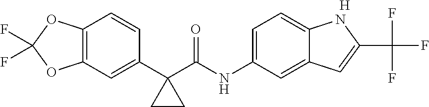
C1(C2(C(NC3=CC=C4C(=C3)C=C(C(F)(F)F)N4)=O)CC2)=CC2=C(C=C1)OC(F)(F)O2.[H]
